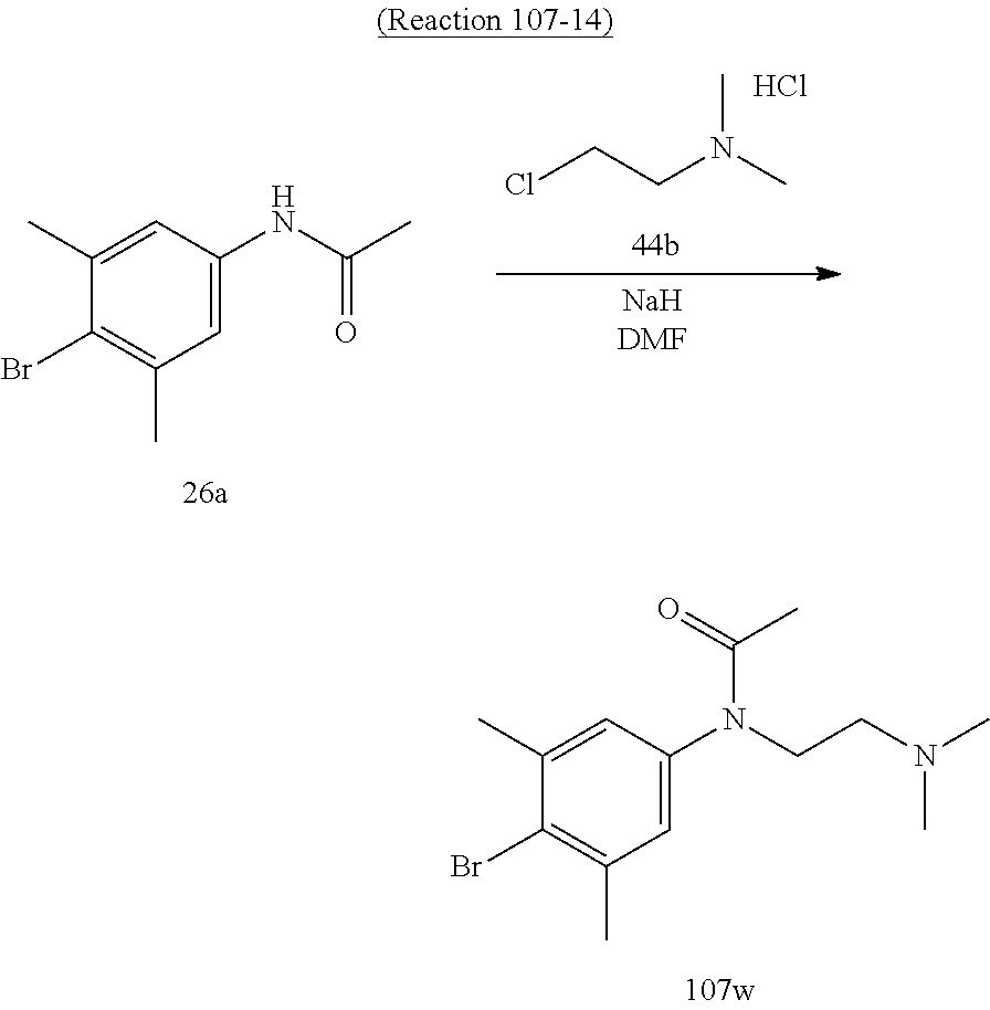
C1=C(NC(C)=O)C=C(C)C(Br)=C1C.ClCCN(C)C.Cl.C1=C(N(CCN(C)C)C(C)=O)C=C(C)C(Br)=C1C
